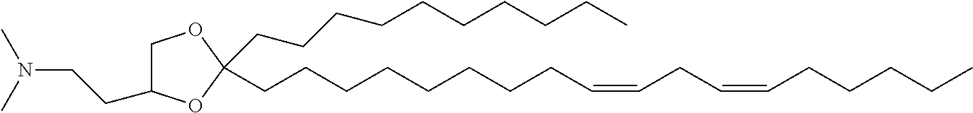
C(CCCCCCCCC)C1(CCCCCCCCC=CCC=CCCCCC)OC(CCN(C)C)CO1
